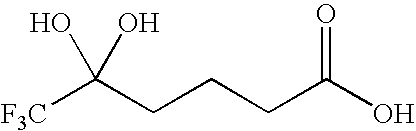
C(CCC(O)=O)C([F3C])(O)O
